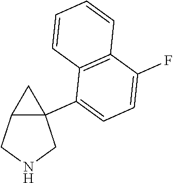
C12C(C3=CC=C(F)C4=C3C=CC=C4)(CNC1)C2
